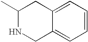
C1(C)NCC2=CC=CC=C2C1
